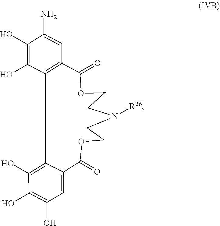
N1([R26])CCOC(=O)C2=C(C(O)=C(O)C(N)=C2)C2=C(O)C(O)=C(O)C=C2C(=O)OCC1
